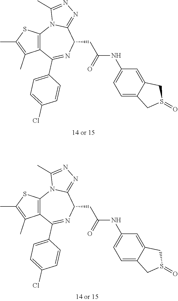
C12=C(C(C3=CC=C(Cl)C=C3)=NC(CC(NC3=CC=C4C(=C3)CS(=O)C4)=O)C3=NN=C(C)N13)C(C)=C(C)S2.C12=C(C(C3=CC=C(Cl)C=C3)=NC(CC(NC3=CC=C4C(=C3)CS(=O)C4)=O)C3=NN=C(C)N13)C(C)=C(C)S2
